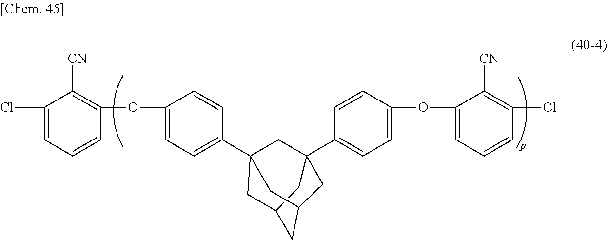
C1(OC2=CC=C(C34CC5(C6=CC=C(OC7=CC=CC(Cl)=C7[CN])C=C6)CC(CC(C5)C3)C4)C=C2)=C([CN])C(Cl)=CC=C1
